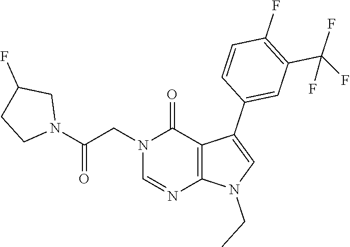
C1=NC2=C(C(C3=CC(C(F)(F)F)=C(F)C=C3)=CN2CC)C(=O)N1CC(N1CCC(F)C1)=O
